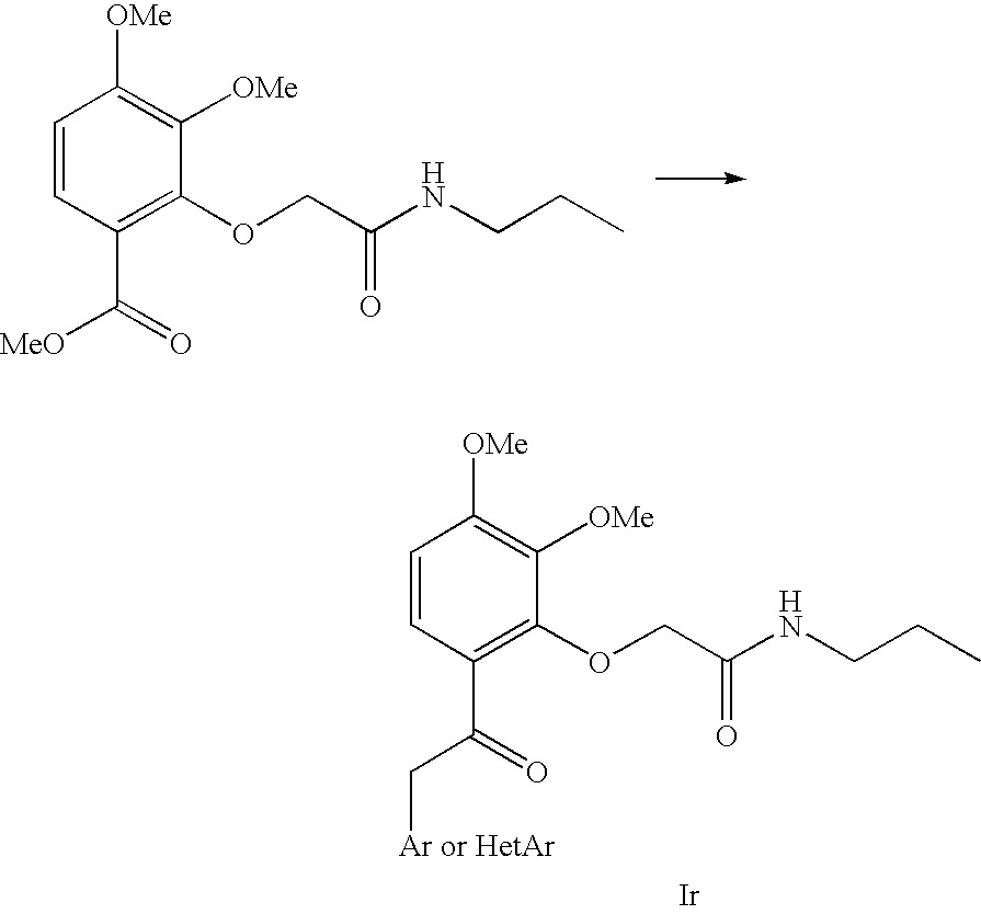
C1=CC(C(=O)[MeO])=C(OCC(NCCC)=O)C([OMe])=C1[OMe].C1=CC(C(=O)C[Ar or HetAr])=C(OCC(NCCC)=O)C([OMe])=C1[OMe].[Ir]
